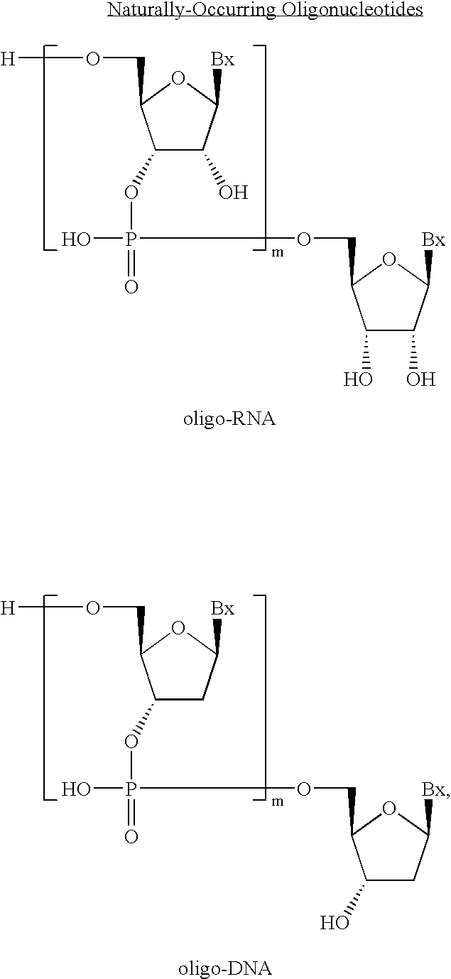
C1(OP(=O)(O)OCC2C(O)C(O)C([Bx])O2)C(O)C([Bx])OC1CO[H].C1(OP(=O)(O)OCC2C(O)CC([Bx])O2)CC([Bx])OC1CO[H]
